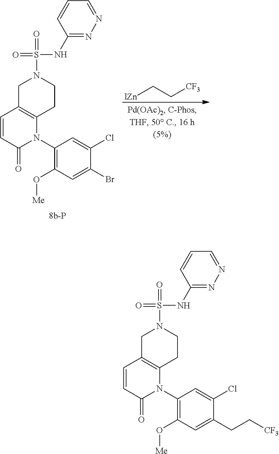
C1=CC(=O)N(C2=C(O[Me])C=C(CC[CF3])C(Cl)=C2)C2=C1CN(S(=O)(NC1=NN=CC=C1)=O)CC2.[IZn]CC[CF3].C1=CC(=O)N(C2=C(O[Me])C=C(Br)C(Cl)=C2)C2=C1CN(S(=O)(NC1=NN=CC=C1)=O)CC2
